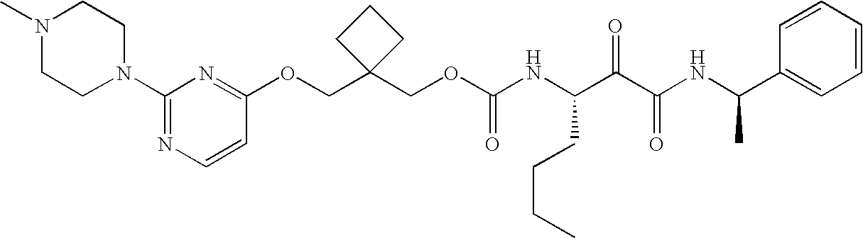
N(C(C(C(NC(C1=CC=CC=C1)C)=O)=O)CCCC)C(OCC1(COC2=NC(N3CCN(C)CC3)=NC=C2)CCC1)=O
